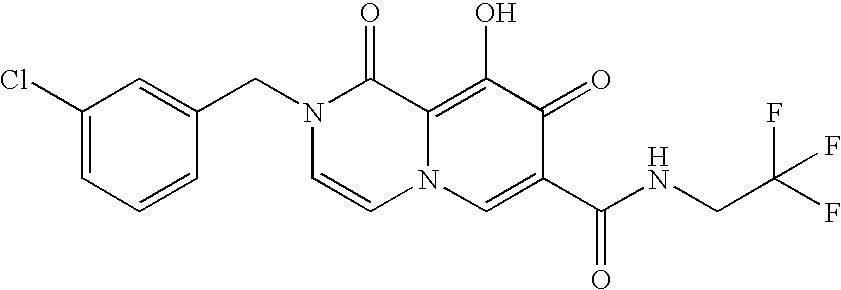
C1(Cl)=CC=CC(CN2C=CN3C(=C(O)C(=O)C(C(NCC(F)(F)F)=O)=C3)C2=O)=C1
